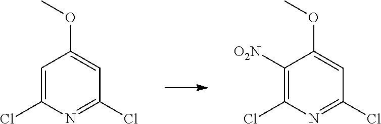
C1=C(Cl)N=C(Cl)C=C1OC.C1([O2N])=C(Cl)N=C(Cl)C=C1OC
